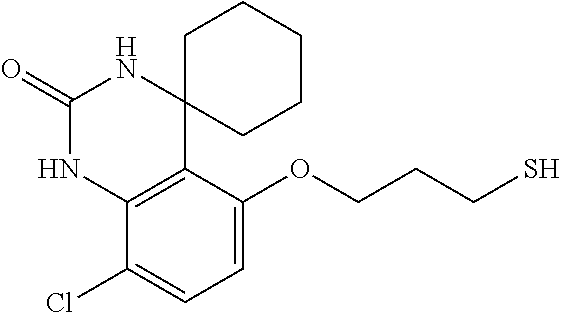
C1=C(OCCCS)C2=C(C(Cl)=C1)NC(=O)NC21CCCCC1
